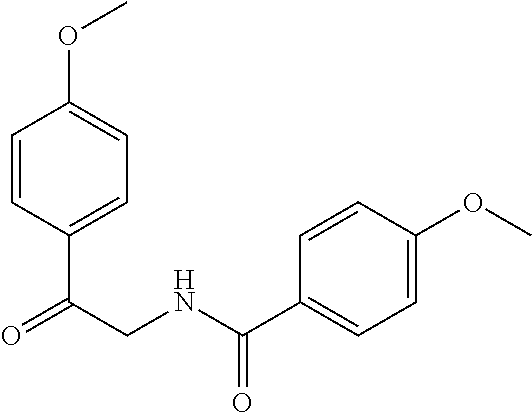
C1=CC(C(=O)CNC(C2=CC=C(OC)C=C2)=O)=CC=C1OC
